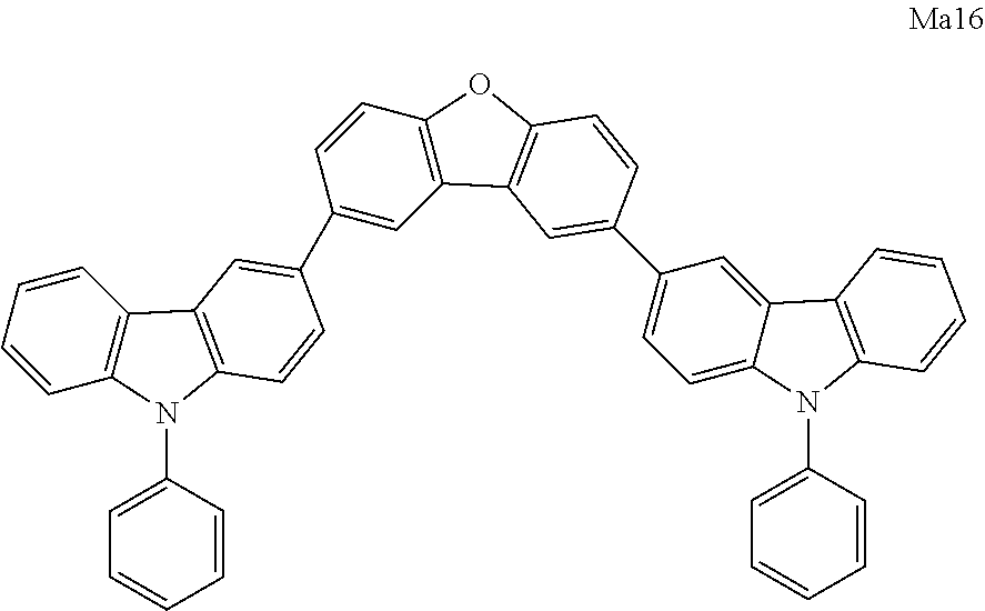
C1=CC2=C(C=C1)N(C1=CC=CC=C1)C1=C2C=C(C2=CC3=C(C=C2)OC2=C3C=C(C3=CC=C4C(=C3)C3=C(N4C4=CC=CC=C4)C=CC=C3)C=C2)C=C1
